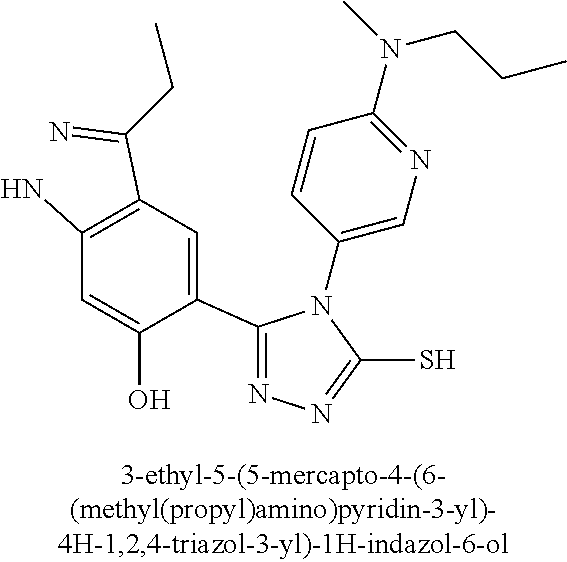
C1(C2=NN=C(S)N2C2=CN=C(N(C)CCC)C=C2)=CC(C(=N)CC)=C(N)C=C1O
